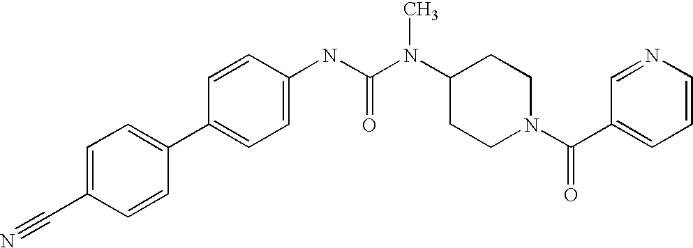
C1=C(C#N)C=CC(C2=CC=C(NC(N(C3CCN(C(C4=CC=CN=C4)=O)CC3)C)=O)C=C2)=C1
